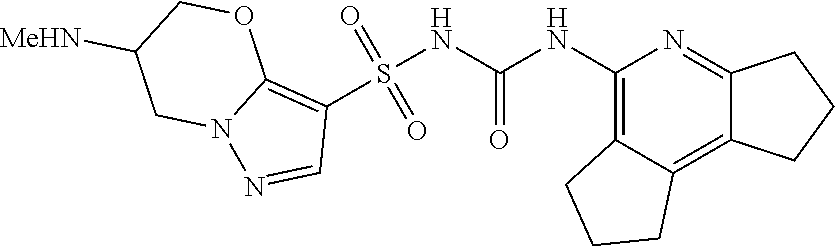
S(NC(NC1=C2C(=C3C(=N1)CCC3)CCC2)=O)(C1=C2N(N=C1)CC([MeHN])CO2)(=O)=O
